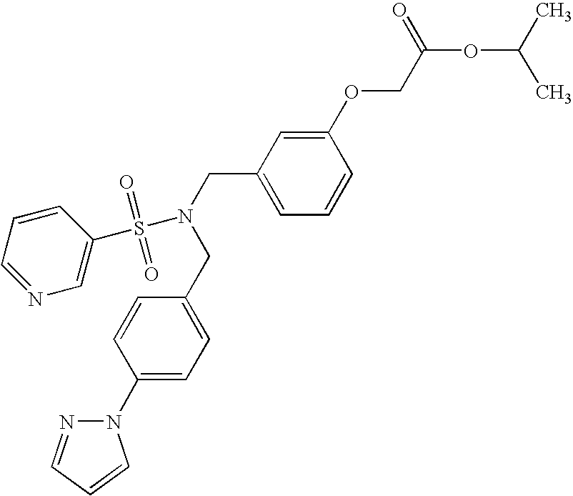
C1(OCC(OC(C)C)=O)=CC(CN(CC2=CC=C(N3N=CC=C3)C=C2)S(C2=CN=CC=C2)(=O)=O)=CC=C1
